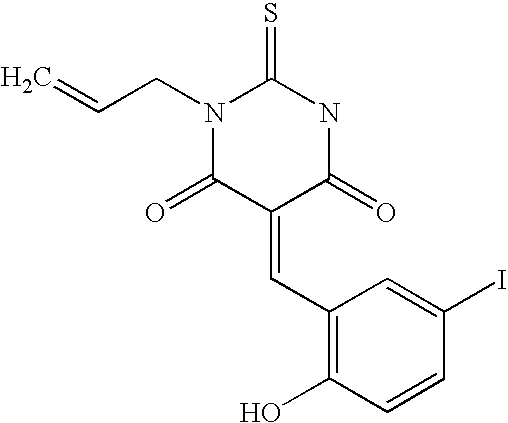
N1(CC=C)C(=O)C(=CC2=C(O)C=CC(I)=C2)C(=O)NC1=S
